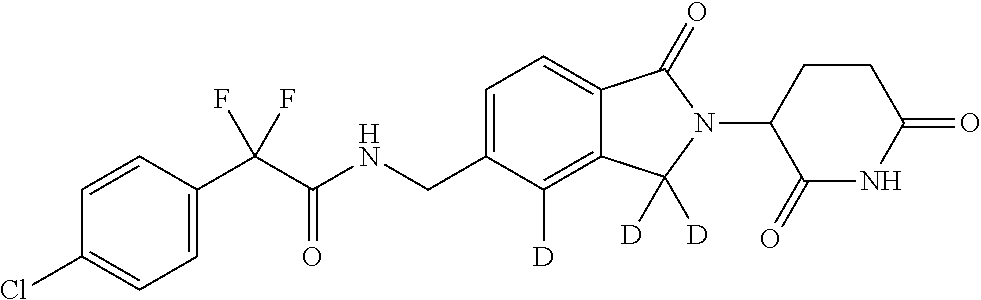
C1=CC(C(C(NCC2=CC=C3C(=C2[D])C([D])([D])N(C2C(=O)NC(=O)CC2)C3=O)=O)(F)F)=CC=C1Cl
